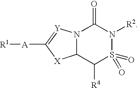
N12C(C([R4])S(=O)(=O)N([R2])C1=O)[X]C([A][R1])=[Y]2
